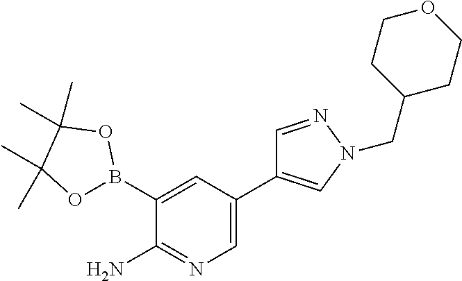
C1(C2=CN(CC3CCOCC3)N=C2)=CN=C(N)C(B2OC(C)(C)C(C)(C)O2)=C1
